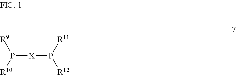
P([X]P([R12])[R11])([R10])[R9]
